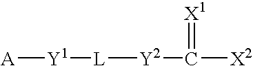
[A][Y1][L][Y2]C(=[X1])[X2]
